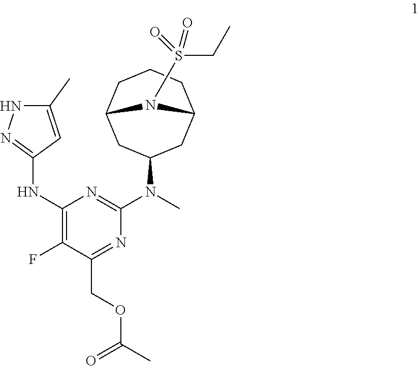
C1(NC2=NNC(C)=C2)=C(F)C(COC(C)=O)=NC(N(C)C2CC3CCCC(C2)N3S(CC)(=O)=O)=N1
